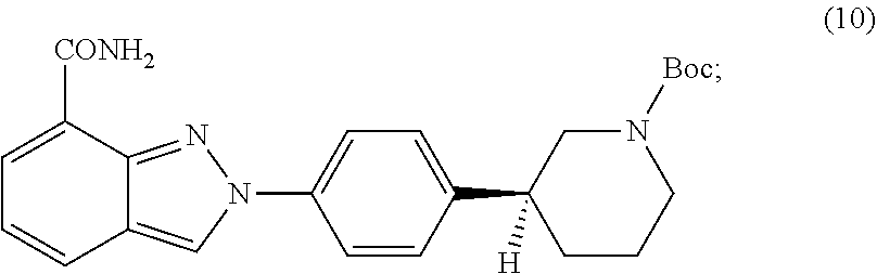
C1=C([CONH2])C2=NN(C3=CC=C(C4([H])CCCN([Boc])C4)C=C3)C=C2C=C1
